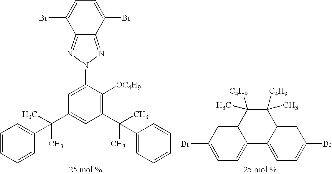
C12=NN(C3=CC(C(C)(C)C4=CC=CC=C4)=CC(C(C)(C)C4=CC=CC=C4)=C3[OC4H9])N=C1C(Br)=CC=C2Br.C1=C(Br)C=C2C(=C1)C1=CC=C(Br)C=C1C([C4H9])(C)C2([C4H9])C
